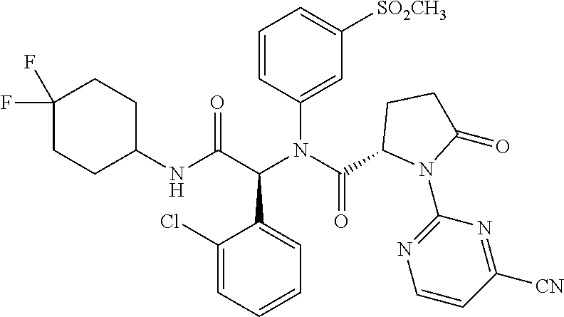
C1=CC(N(C(C2N(C3=NC=CC([CN])=N3)C(=O)CC2)=O)C(C(NC2CCC(F)(F)CC2)=O)C2=CC=CC=C2Cl)=CC([SO2CH3])=C1
